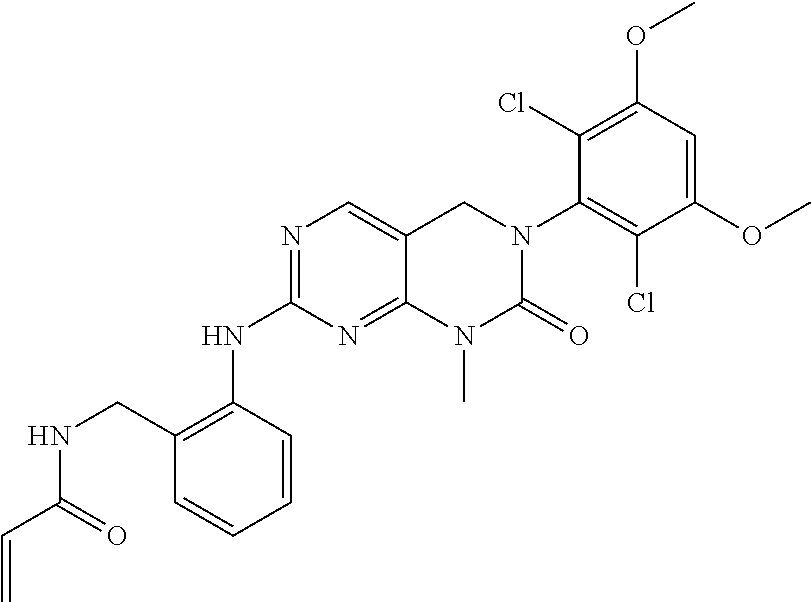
N1=C(NC2=C(CNC(C=C)=O)C=CC=C2)N=C2C(=C1)CN(C1=C(Cl)C(OC)=CC(OC)=C1Cl)C(=O)N2C
